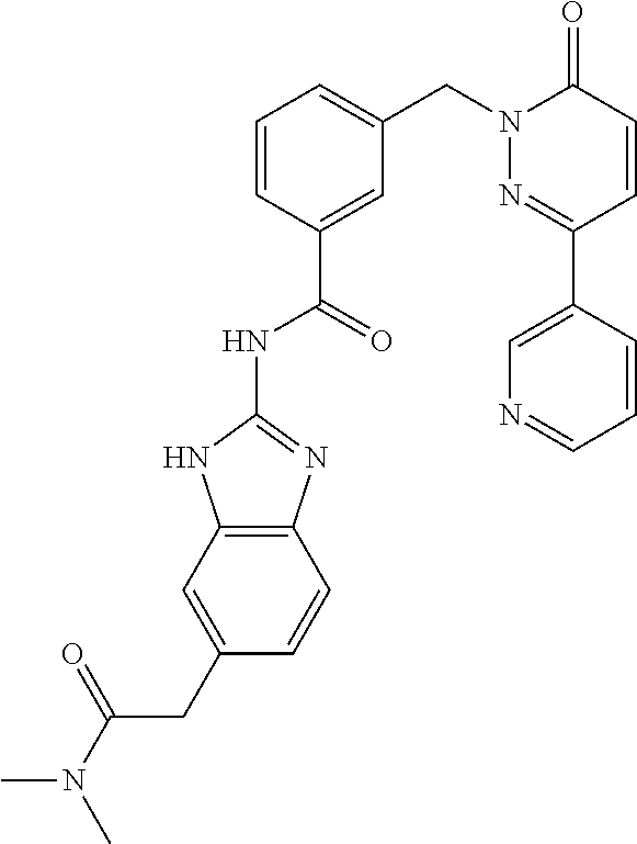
C1=CC(C(=O)NC2=NC3=C(N2)C=C(CC(N(C)C)=O)C=C3)=CC(CN2N=C(C3=CN=CC=C3)C=CC2=O)=C1
